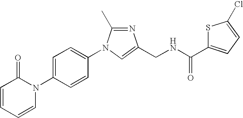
C1=CC=CN(C2=CC=C(N3C(C)=NC(CNC(=O)C4=CC=C(Cl)S4)=C3)C=C2)C1=O
